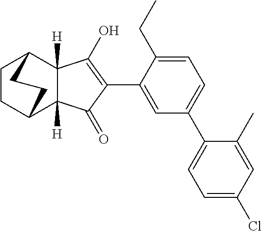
C1=C(C2=C(O)C3([H])C([H])(C2=O)C2CCC3CC2)C(CC)=CC=C1C1=CC=C(Cl)C=C1C
